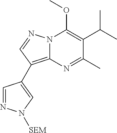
N12C(=C(C3=CN([SEM])N=C3)C=N1)N=C(C)C(C(C)C)=C2OC
